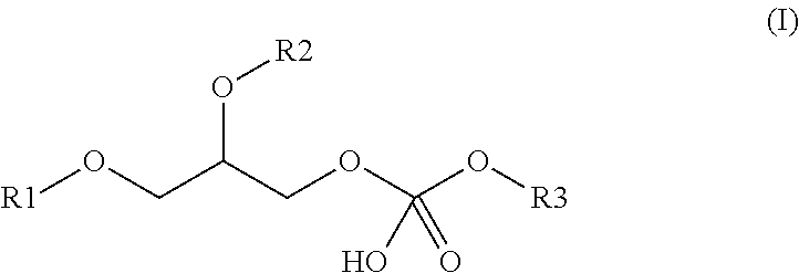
[R1]OCC(COC(O[R3])(=O)O)O[R2]
